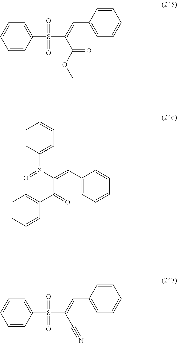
C1=CC=CC(S(=O)(=O)C(=CC2=CC=CC=C2)C(=O)OC)=C1.C1=CC(S(=O)C(C(=O)C2=CC=CC=C2)=CC2=CC=CC=C2)=CC=C1.C1=CC=CC(S(=O)(=O)C(=CC2=CC=CC=C2)C#N)=C1
